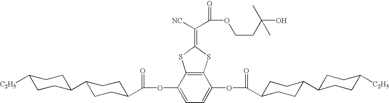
C1([C2H5])CCC(C2CCC(C(=O)OC3=CC=C(OC(=O)C4CCC(C5CCC([C2H5])CC5)CC4)C4=C3SC(=C([NC])C(=O)OCCC(C)(C)O)S4)CC2)CC1
